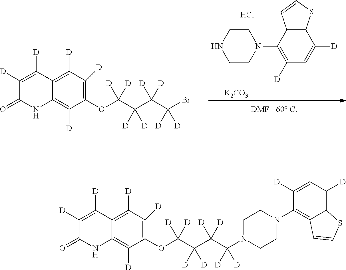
C12=C(SC=C1)C([D])=CC([D])=C2N1CCNCC1.Cl.[K2CO3].[DMF].C1([D])=C([D])C2=C([D])C([D])=C(OC([D])([D])C(C([D])([D])C(Br)([D])[D])([D])[D])C([D])=C2NC1=O.C1([D])=C([D])C2=C([D])C([D])=C(OC([D])([D])C(C([D])([D])C(N3CCN(C4=C5C(=C([D])C=C4[D])SC=C5)CC3)([D])[D])([D])[D])C([D])=C2NC1=O
